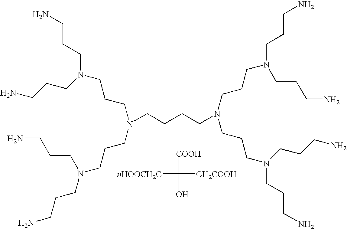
NCCCN(CCCN)CCCN(CCCN(CCCN)CCCN)CCCCN(CCCN(CCCN)CCCN)CCCN(CCCN)CCCN.[COOH]C([nHOOCH2C])([CH2COOH])O
